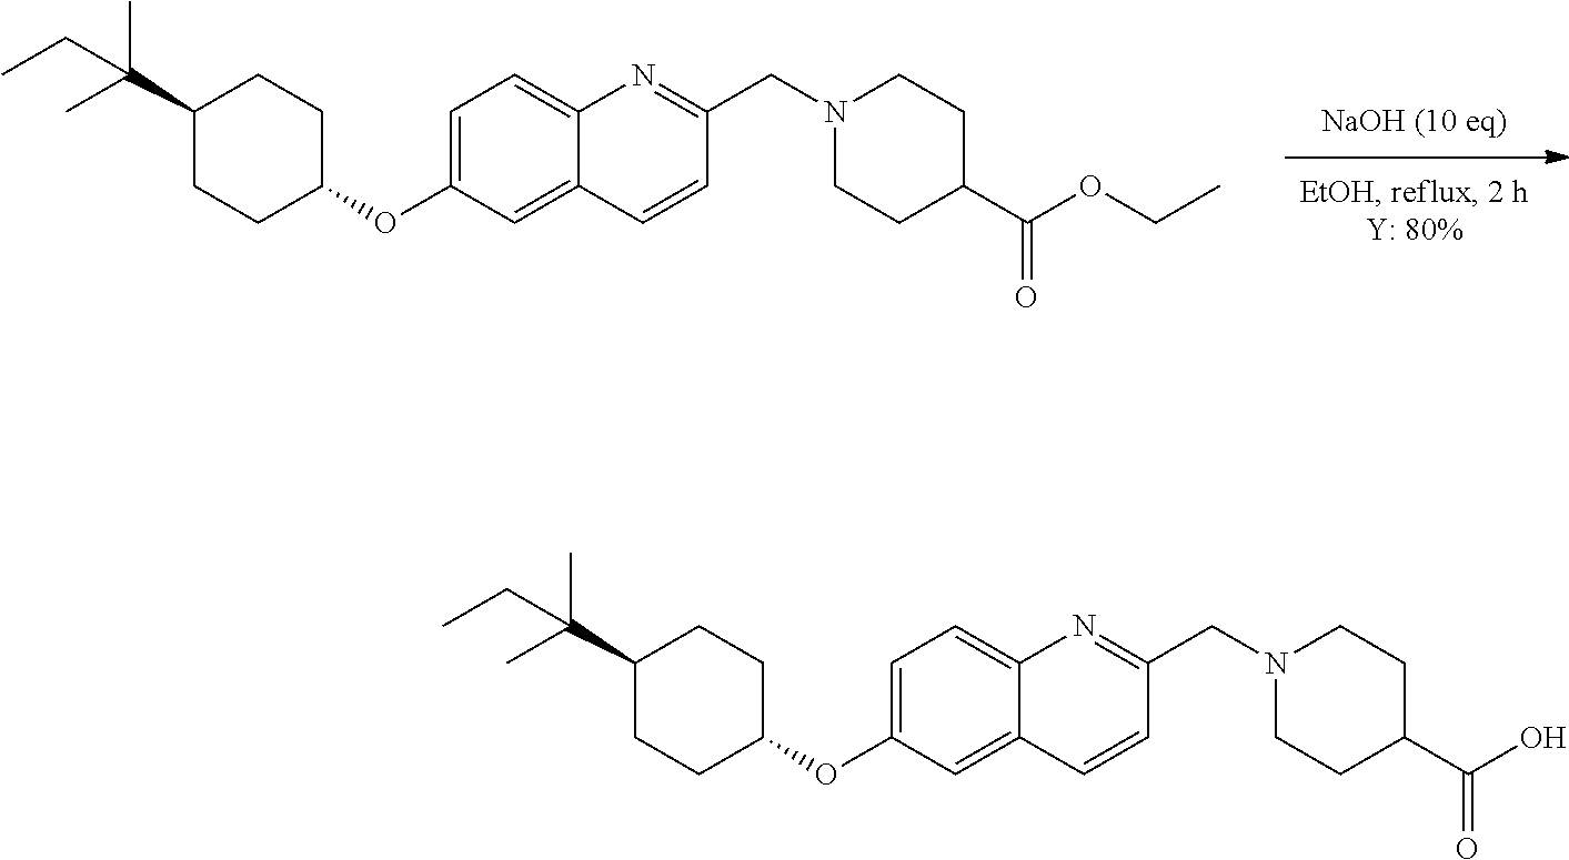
C1=C(OC2CCC(C(C)(C)CC)CC2)C=C2C(=C1)N=C(CN1CCC(C(OCC)=O)CC1)C=C2.C1=C(OC2CCC(C(C)(C)CC)CC2)C=C2C(=C1)N=C(CN1CCC(C(O)=O)CC1)C=C2
